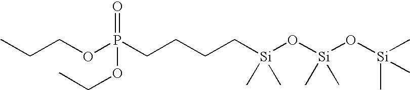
C(COP(CCCC[Si](O[Si](O[Si](C)(C)C)(C)C)(C)C)(=O)OCC)C
